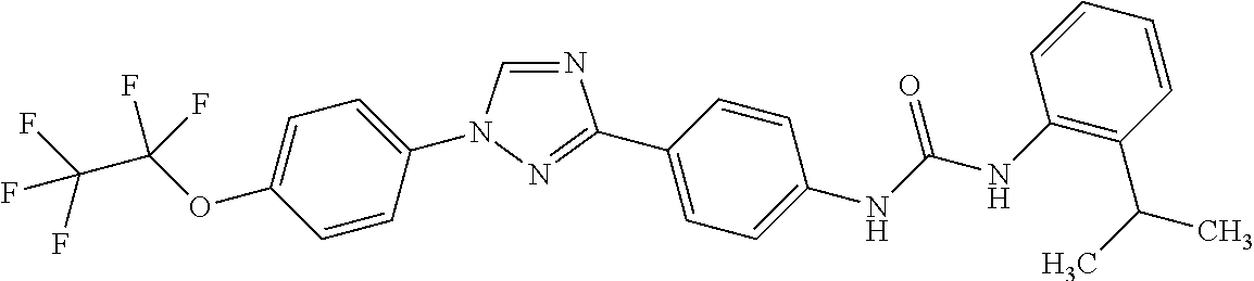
C1=C(N2C=NC(C3=CC=C(NC(NC4=C(C(C)C)C=CC=C4)=O)C=C3)=N2)C=CC(OC(C(F)(F)F)(F)F)=C1
